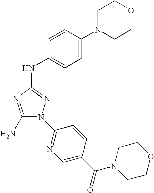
C1(N)=NC(NC2=CC=C(N3CCOCC3)C=C2)=NN1C1=NC=C(C(N2CCOCC2)=O)C=C1
